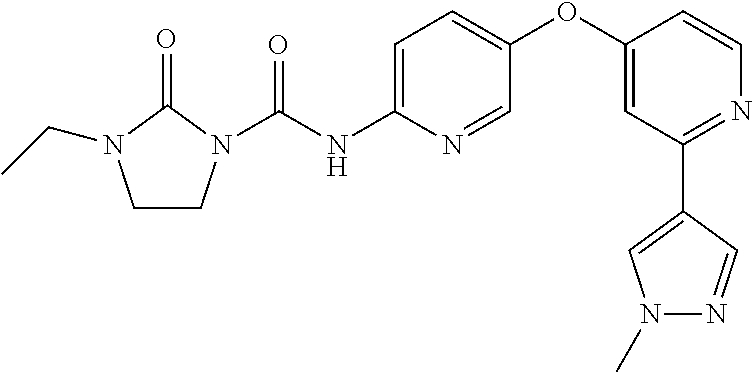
C1CN(C(NC2=CC=C(OC3=CC(C4=CN(C)N=C4)=NC=C3)C=N2)=O)C(=O)N1CC
